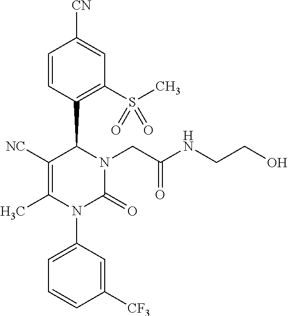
C1=CC(C2C([NC])=C(C)N(C3=CC=CC([CF3])=C3)C(=O)N2CC(=O)NCCO)=C(S(C)(=O)=O)C=C1[CN]
